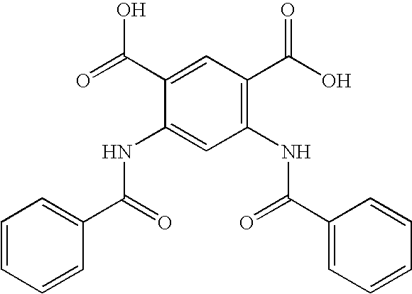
C1(NC(C2=CC=CC=C2)=O)=C(C(O)=O)C=C(C(=O)O)C(NC(C2=CC=CC=C2)=O)=C1
